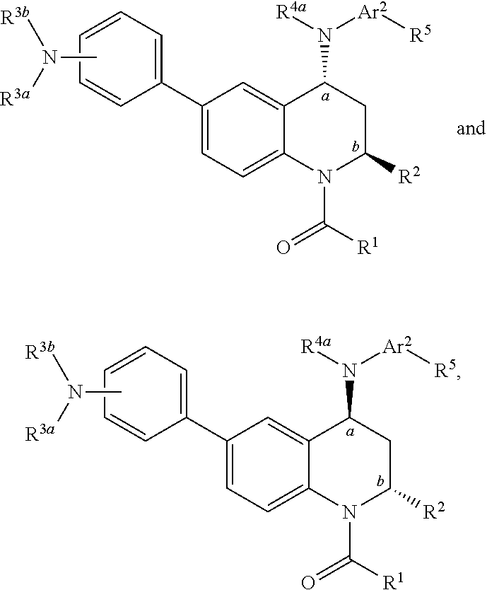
C1(C2=CC=CC=C2)=CC=C2C(=C1)C(N([R4a])[Ar2][R5])CC([R2])N2C([R1])=O.CN([R3a])[R3b].C1(C2=CC=CC=C2)=CC=C2C(=C1)C(N([R4a])[Ar2][R5])CC([R2])N2C([R1])=O.CN([R3a])[R3b]
